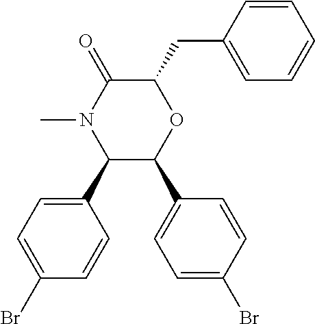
C1(C2=CC=C(Br)C=C2)C(C2=CC=C(Br)C=C2)OC(CC2=CC=CC=C2)C(=O)N1C
